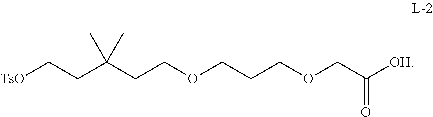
[TsO]CCC(CCOCCCOCC([OH])=O)(C)C
